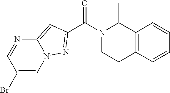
C1(Br)=CN2C(=CC(C(N3CCC4=C(C3C)C=CC=C4)=O)=N2)N=C1
